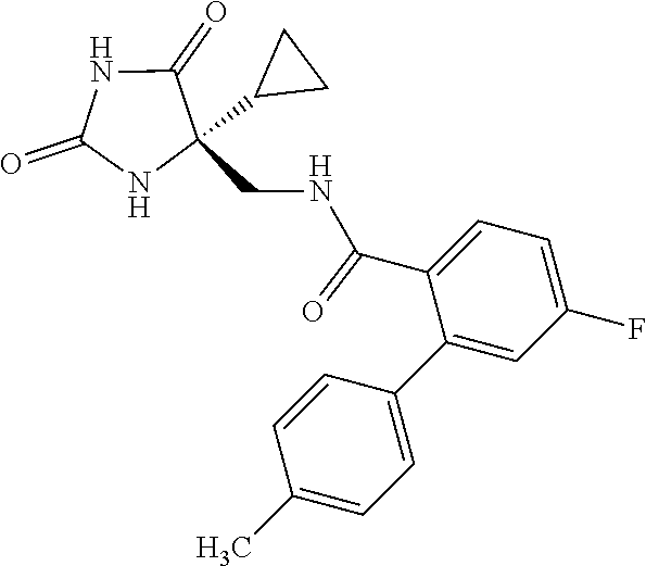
C1=C(C(NCC2(C3CC3)C(=O)NC(=O)N2)=O)C(C2=CC=C(C)C=C2)=CC(F)=C1
